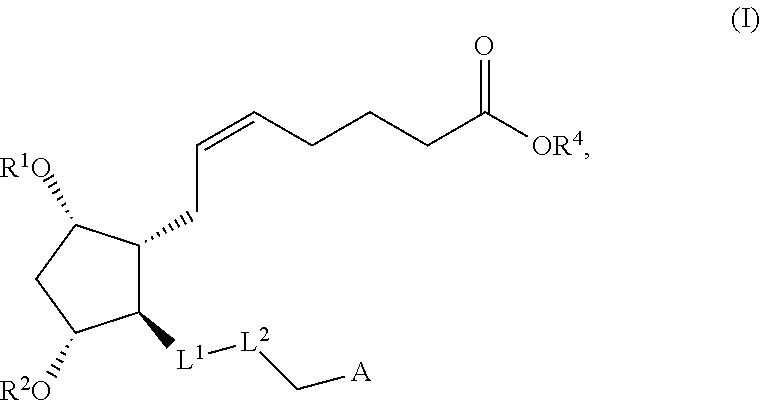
C1(CC=CCCCC([OR4])=O)C([L1][L2]C[A])C([R2O])CC1[R1O]
